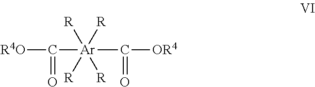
[R4O]C(=O)[Ar](C(=O)[OR4])([R])([R])([R])[R]
